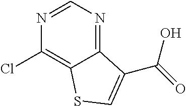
C12=NC=NC(Cl)=C1SC=C2C(O)=O
